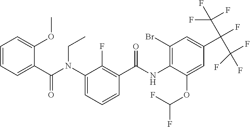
C1=CC=C(C(N(C2=CC=CC(C(=O)NC3=C(Br)C=C(C(F)(C(F)(F)F)C(F)(F)F)C=C3OC(F)F)=C2F)CC)=O)C(OC)=C1
